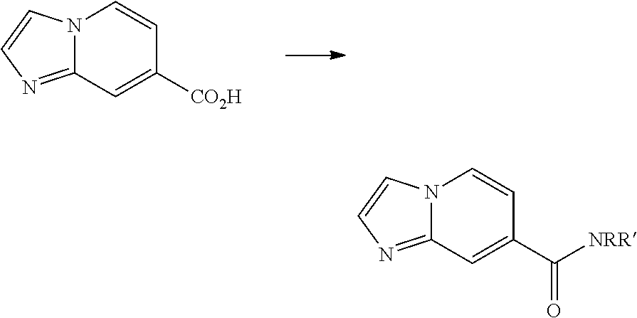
C12=NC=CN1C=CC([CO2H])=C2.C12=NC=CN1C=CC(C([NRR])=O)=C2
